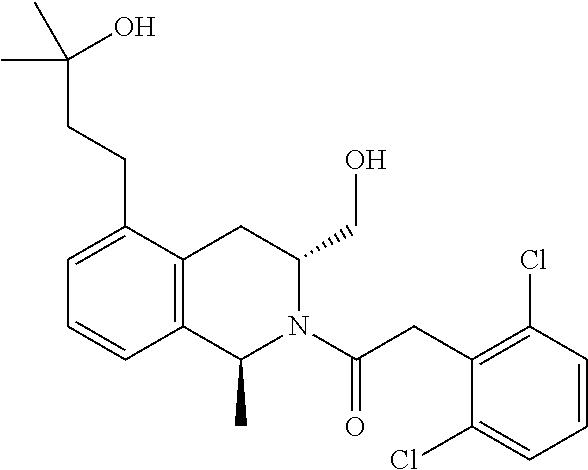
C1=C(CCC(O)(C)C)C2=C(C=C1)C(C)N(C(CC1=C(Cl)C=CC=C1Cl)=O)C(CO)C2
